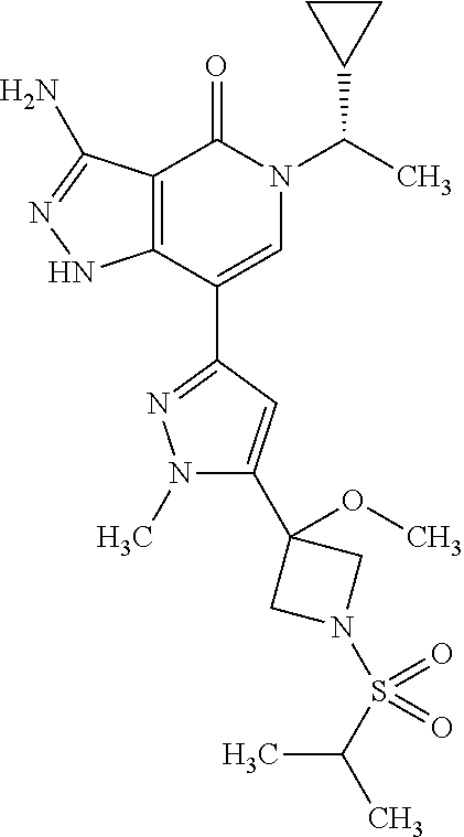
C12=C(C(C3=NN(C)C(C4(OC)CN(S(C(C)C)(=O)=O)C4)=C3)=CN(C(C)C3CC3)C1=O)NN=C2N
